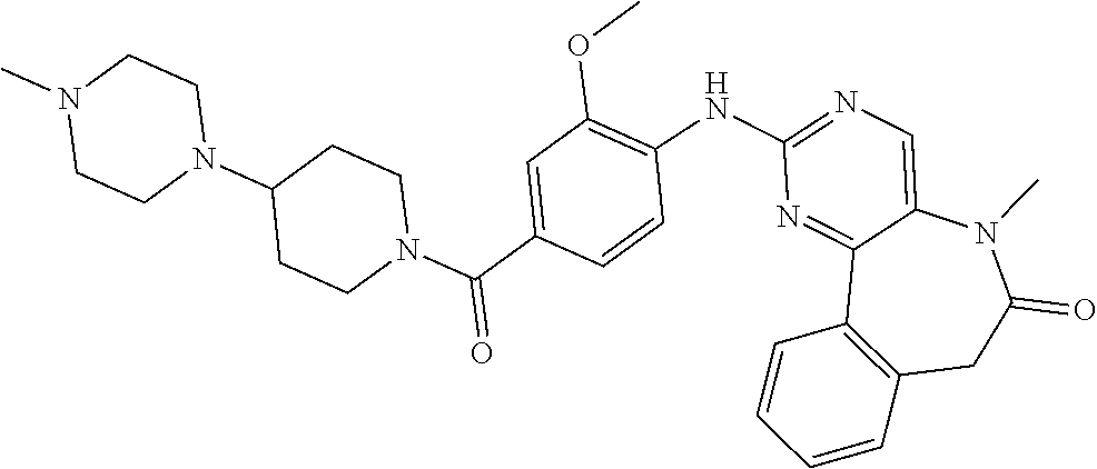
C1(NC2=C(OC)C=C(C(=O)N3CCC(N4CCN(C)CC4)CC3)C=C2)=NC=C2C(=N1)C1=C(CC(=O)N2C)C=CC=C1
